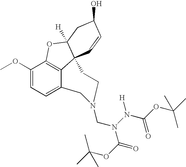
C1(OC)=CC=C2C3=C1OC1([H])C3(C=CC(O)C1)CCN(CN(N([H])C(OC(C)(C)C)=O)C(=O)OC(C)(C)C)C2
